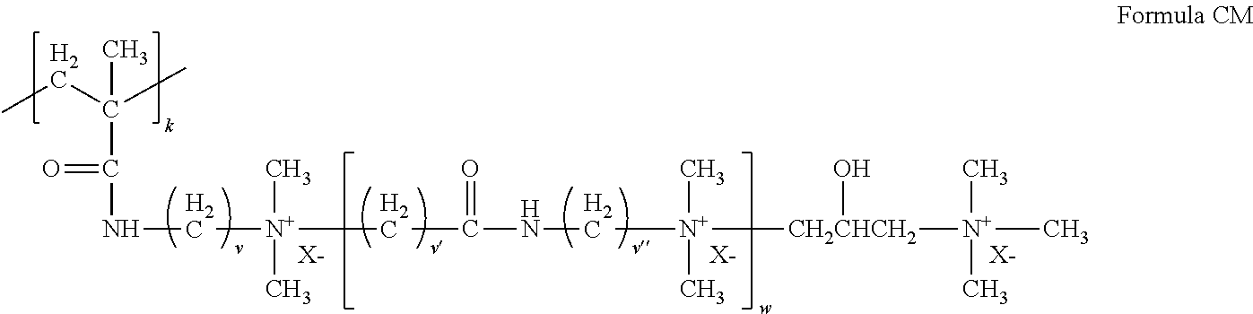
[X-].[X-].CCC(C)(C)C(NC[N+](C)(C)CC(=O)NC[N+](C)(C)[CH2CHCH2](O)[N+](C)(C)C)=O.[X-]
